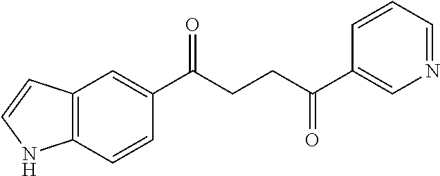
C12=C(C=CC(C(CCC(C3=CN=CC=C3)=O)=O)=C1)NC=C2
